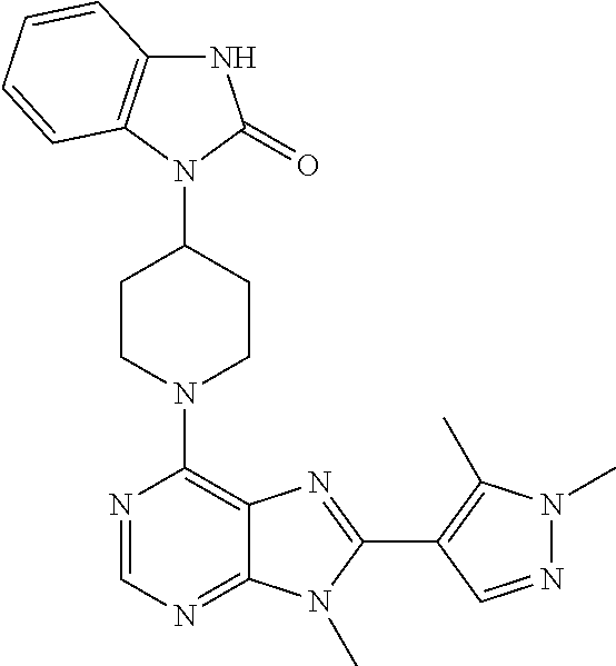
N1C2=C(N(C3CCN(C4=C5C(=NC=N4)N(C)C(C4=C(C)N(C)N=C4)=N5)CC3)C1=O)C=CC=C2
